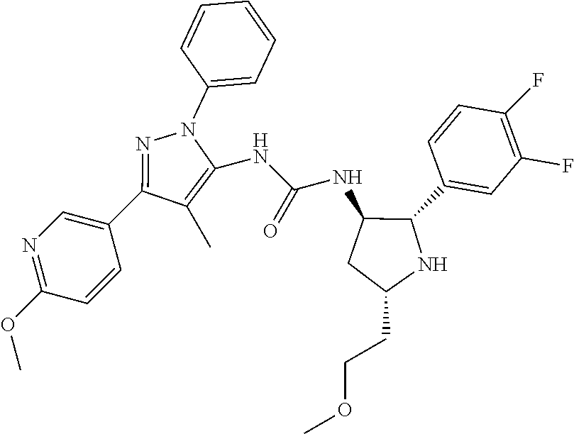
C1(C)=C(NC(=O)NC2CC(CCOC)NC2C2=CC(F)=C(F)C=C2)N(C2=CC=CC=C2)N=C1C1=CN=C(OC)C=C1
